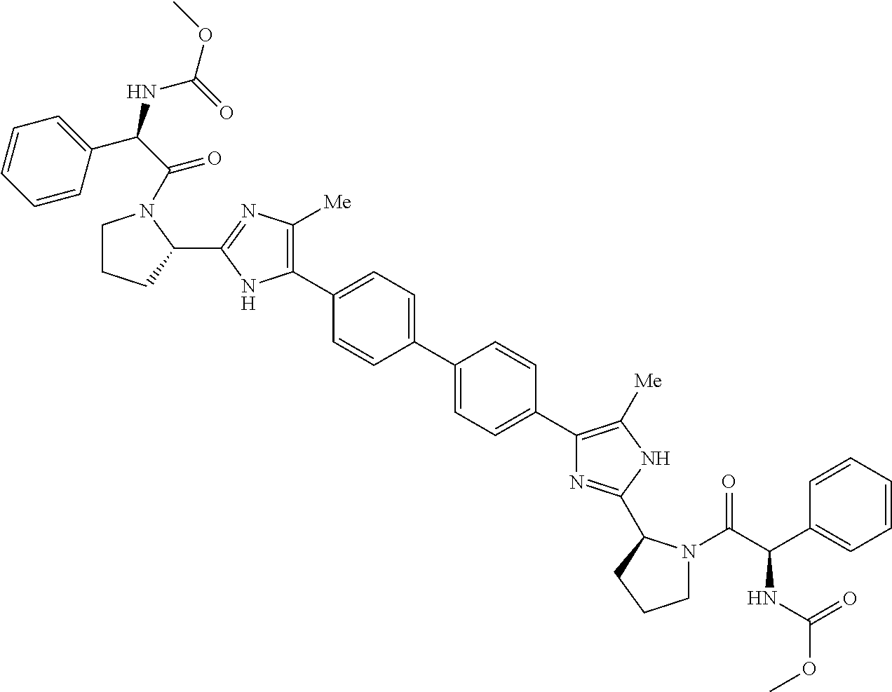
C1(C2=CC=C(C3=CC=C(C4=C([Me])NC(C5N(C(C(C6=CC=CC=C6)NC(OC)=O)=O)CCC5)=N4)C=C3)C=C2)=C([Me])N=C(C2N(C(=O)C(NC(OC)=O)C3=CC=CC=C3)CCC2)N1
